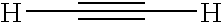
[H]C#C[H]
